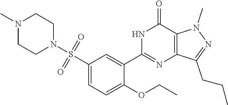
C1(S(=O)(=O)N2CCN(C)CC2)=CC=C(OCC)C(C2=NC3=C(C(=O)N2)N(C)N=C3CCC)=C1
